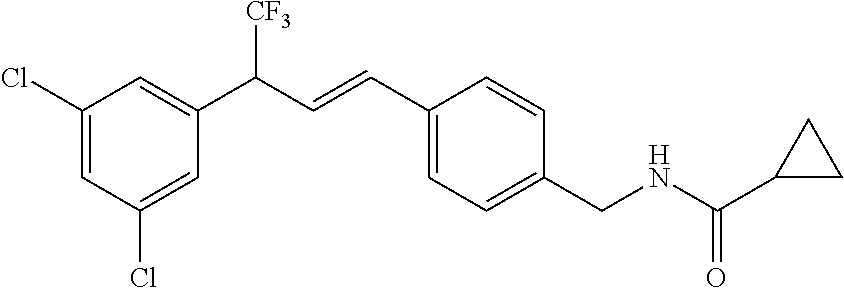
C1(Cl)=CC(Cl)=CC(C([CF3])C=CC2=CC=C(CNC(C3CC3)=O)C=C2)=C1
